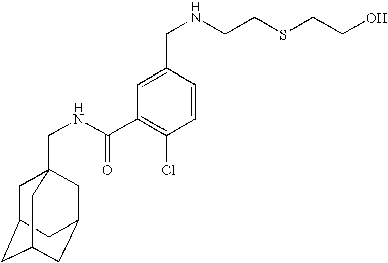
C1C2CC3CC(CC1(CNC(=O)C1=C(Cl)C=CC(CNCCSCCO)=C1)C3)C2
